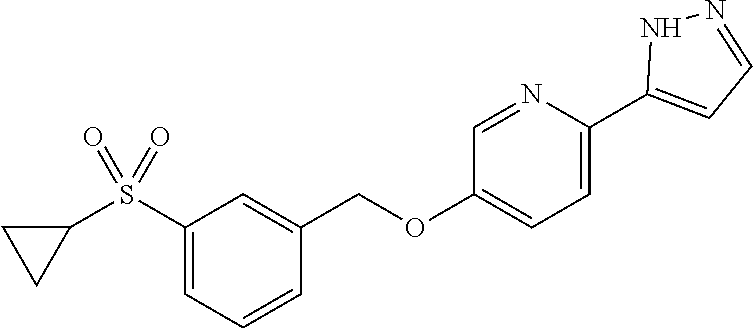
C1=C(C2=CC=NN2)N=CC(OCC2=CC(S(C3CC3)(=O)=O)=CC=C2)=C1
